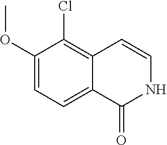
C1(OC)=CC=C2C(=C1Cl)C=CNC2=O
